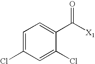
C1=C(Cl)C=C(Cl)C(C([X1])=O)=C1
